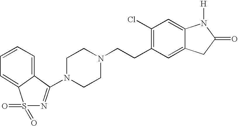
C1=CC=C2C(N3CCN(CCC4=C(Cl)C=C5C(=C4)CC(=O)N5[H])CC3)=NS(=O)(=O)C2=C1
